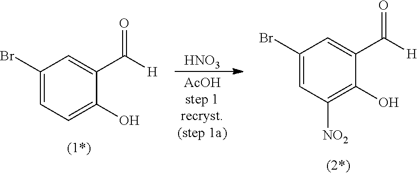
[HNO3].C1(Br)=CC=C(O)C(C([H])=O)=C1.C1(Br)=CC([NO2])=C(O)C(C([H])=O)=C1
